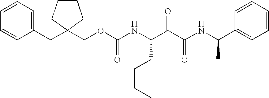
C1(CC2(COC(=O)NC(CCCC)C(C(NC(C3=CC=CC=C3)C)=O)=O)CCCC2)=CC=CC=C1
